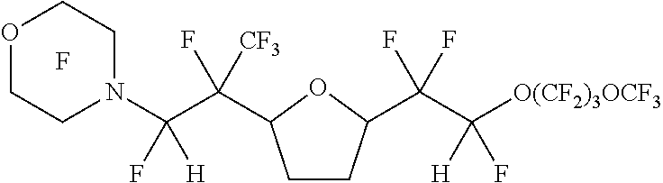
C1CC(C(C([O(CF2)3OCF3])([H])F)(F)F)OC1C(C(N1CCOCC1)([H])F)([CF3])F.F
